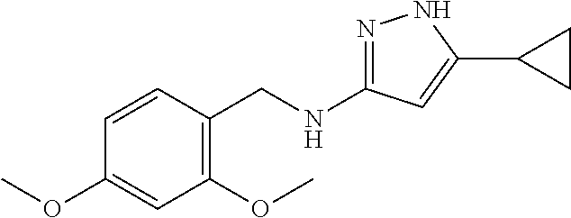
C(NC1=NNC(C2CC2)=C1)C1=C(OC)C=C(OC)C=C1
